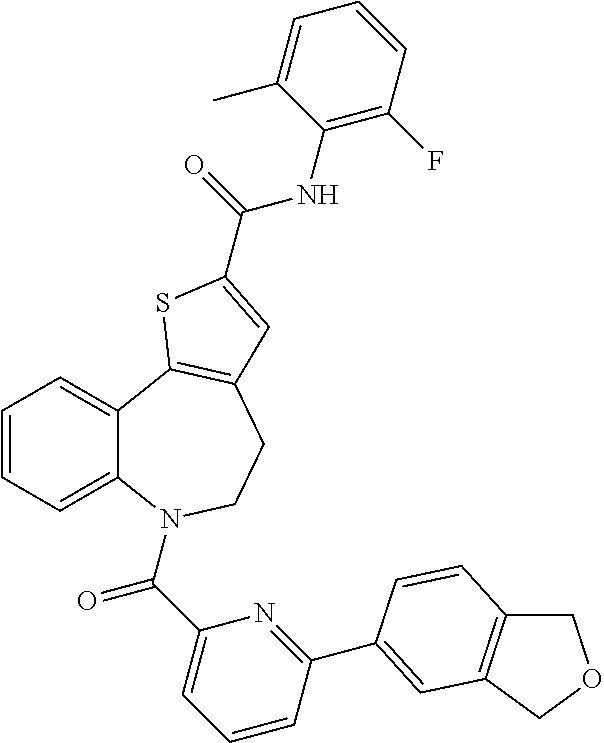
C1=CC=C2C(=C1)C1=C(CCN2C(C2=CC=CC(C3=CC4=C(COC4)C=C3)=N2)=O)C=C(C(=O)NC2=C(F)C=CC=C2C)S1
